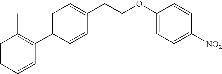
C1=CC=CC(C2=CC=C(CCOC3=CC=C([NO2])C=C3)C=C2)=C1C
